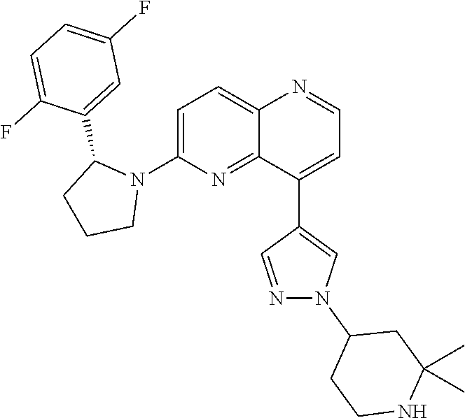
C1=C(N2C(C3=CC(F)=CC=C3F)CCC2)N=C2C(=C1)N=CC=C2C1=CN(C2CCNC(C)(C)C2)N=C1
